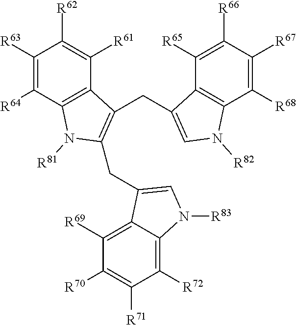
C1([R63])=C([R64])C2=C(C([R61])=C1[R62])C(CC1=CN([R82])C3=C1C([R65])=C([R66])C([R67])=C3[R68])=C(CC1=CN([R83])C3=C([R72])C([R71])=C([R70])C([R69])=C31)N2[R81]
